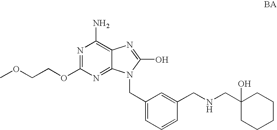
N1=C(OCCOC)N=C2C(=C1N)N=C(O)N2CC1=CC=CC(CNCC2(O)CCCCC2)=C1
